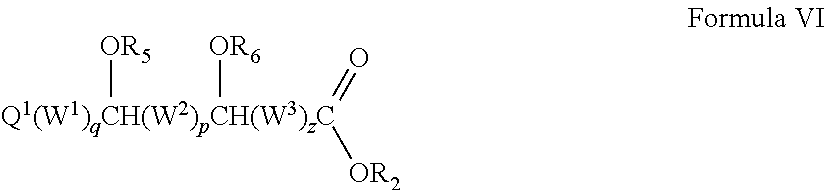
[Q1(W1)qCH(W2)pCH(W3)zC](=O)([OR2])([OR5])[OR6]
